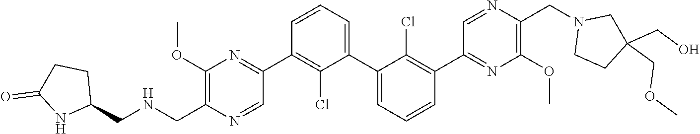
C1(OC)=C(CNCC2CCC(=O)N2)N=CC(C2=C(Cl)C(C3=CC=CC(C4=NC(OC)=C(CN5CCC(CO)(COC)C5)N=C4)=C3Cl)=CC=C2)=N1
